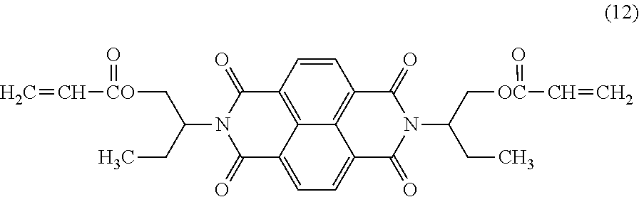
C(N1C(=O)C2=CC=C3C4=C(C=CC(=C24)C1=O)C(=O)N(C(C[OC](C=C)=O)CC)C3=O)(C[CO](=O)C=C)CC
